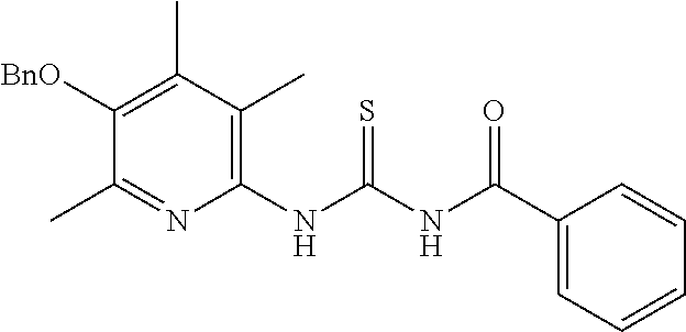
C1(NC(NC(C2=CC=CC=C2)=O)=S)=C(C)C(C)=C([BnO])C(C)=N1
